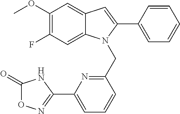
C1(OC)=C(F)C=C2C(=C1)C=C(C1=CC=CC=C1)N2CC1=NC(C2=NOC(=O)N2)=CC=C1
